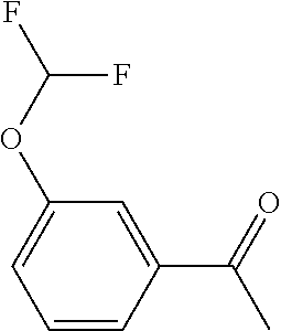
C1(C(=O)C)=CC(OC(F)F)=CC=C1
